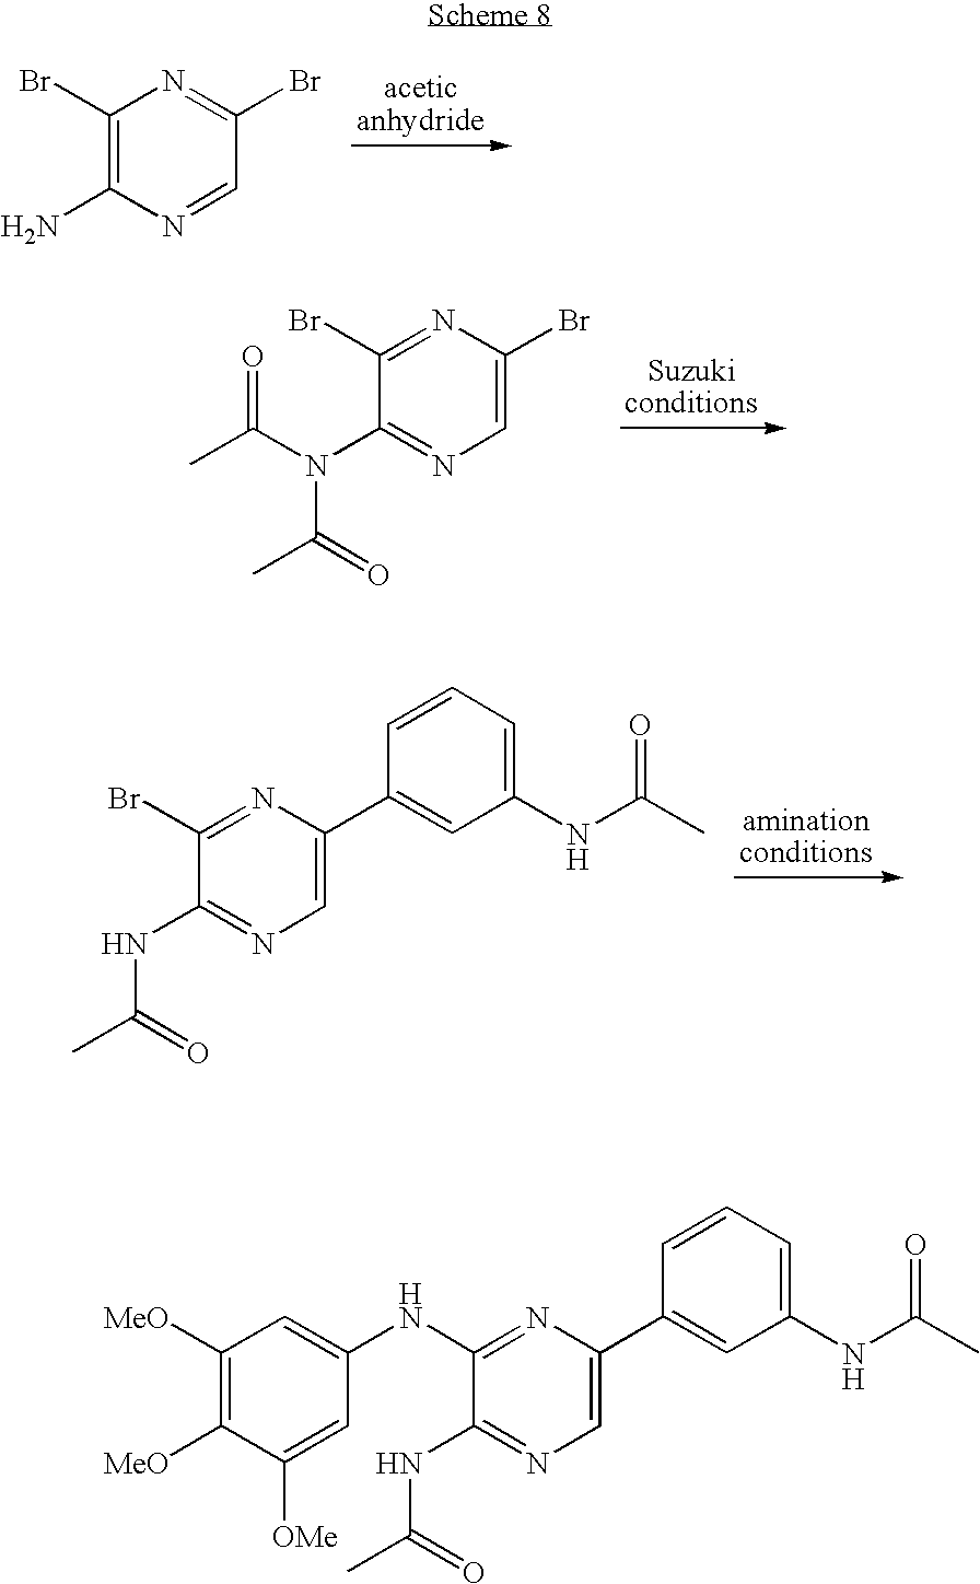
C1(Br)=C(N)N=CC(Br)=N1.CC(N(C1=NC=C(Br)N=C1Br)C(=O)C)=O.C1(Br)=NC(C2=CC(NC(C)=O)=CC=C2)=CN=C1NC(C)=O.C1([MeO])=C([MeO])C([OMe])=CC(NC2=NC(C3=CC(NC(C)=O)=CC=C3)=CN=C2NC(C)=O)=C1
